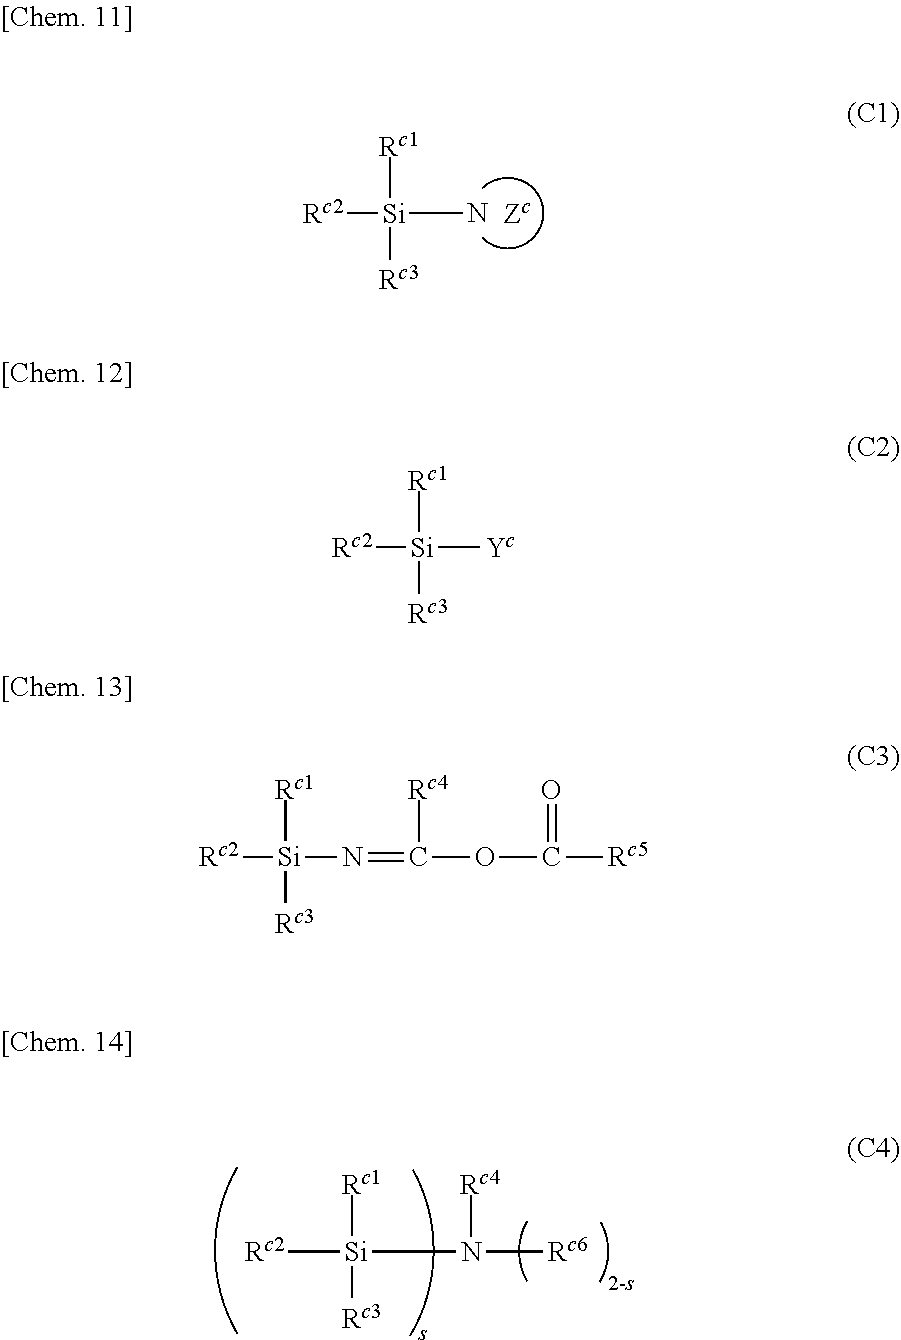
[Rc1][Si]([Rc3])([Rc2])N.[Rc1][Si]([Rc3])([Rc2])N([Rc6])[Rc4].[Rc1][Si]([Rc3])([Rc2])[Yc].[Rc1][Si]([Rc3])([Rc2])N=C([Rc4])OC([Rc5])=O
